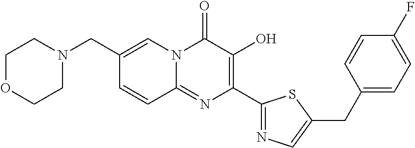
C1(CN2CCOCC2)=CN2C(=NC(C3=NC=C(CC4=CC=C(F)C=C4)S3)=C(O)C2=O)C=C1
